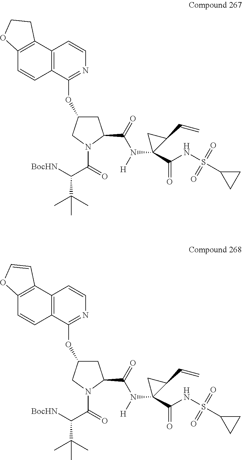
C12=C(C(OC3CC(C(=O)N(C4(C(NS(C5CC5)(=O)=O)=O)CC4C=C)[H])N(C(=O)C([BocHN])C(C)(C)C)C3)=NC=C1)C=CC1=C2CCO1.C12=C(C(OC3CC(C(=O)N(C4(C(NS(C5CC5)(=O)=O)=O)CC4C=C)[H])N(C(=O)C([BocHN])C(C)(C)C)C3)=NC=C1)C=CC1=C2C=CO1
